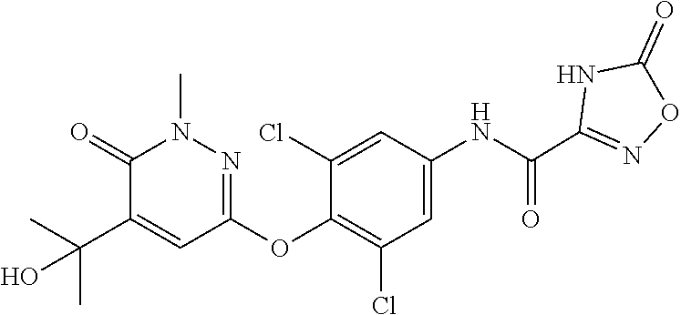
C1=C(NC(C2=NOC(=O)N2)=O)C=C(Cl)C(OC2=NN(C)C(=O)C(C(C)(C)O)=C2)=C1Cl
